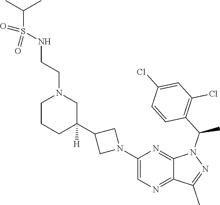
C1(N2CC(C3([H])CN(CCNS(=O)(C(C)C)=O)CCC3)C2)=CN=C2C(=N1)N(C(C1=C(Cl)C=C(Cl)C=C1)C)N=C2C
